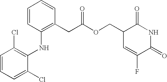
C1=CC=C(Cl)C(NC2=C(CC(OCC3C=C(F)C(=O)NC3=O)=O)C=CC=C2)=C1Cl
